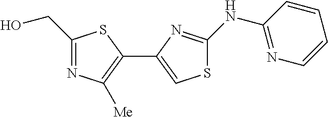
C1(CO)=NC([Me])=C(C2=CSC(NC3=NC=CC=C3)=N2)S1
